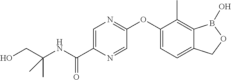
OCC(NC(C1=CN=C(OC2=CC=C3C(=C2C)B(O)OC3)C=N1)=O)(C)C
